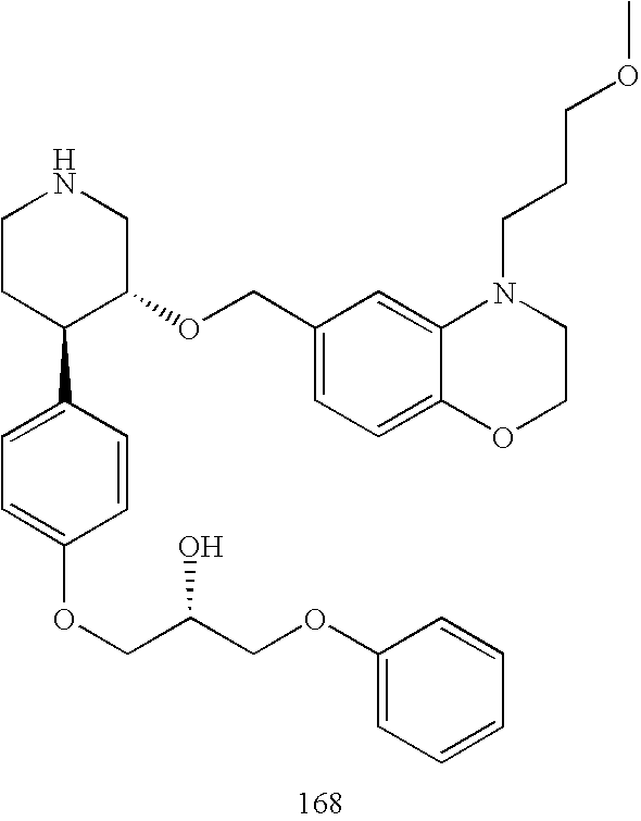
C1CC(C2=CC=C(OCC(COC3=CC=CC=C3)O)C=C2)C(OCC2=CC=C3C(=C2)N(CCCOC)CCO3)CN1
